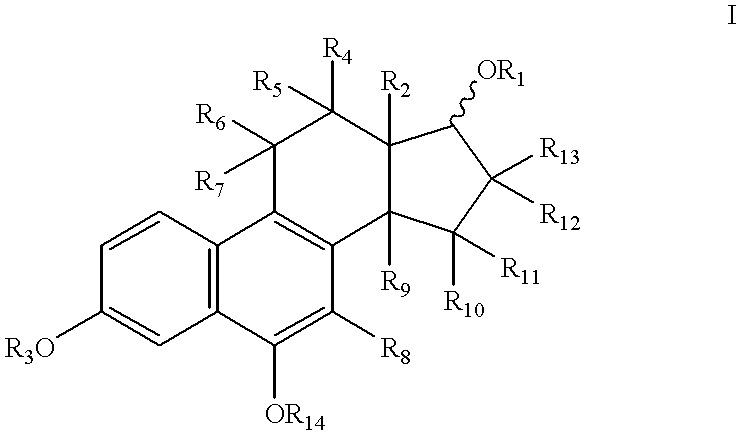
C12=C(C=CC([R3O])=C1)C1=C(C([R8])=C2[OR14])C2([R9])C([R2])(C([R4])([R5])C1([R6])[R7])C([OR1])C([R13])([R12])C2([R10])[R11]
